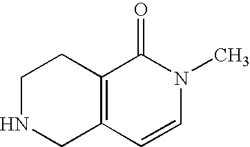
C1NCC2=C(C1)C(=O)N(C)C=C2
